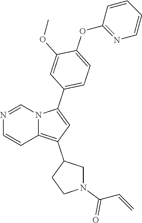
N1=CN2C(=C(C3CCN(C(C=C)=O)C3)C=C2C2=CC=C(OC3=NC=CC=C3)C(OC)=C2)C=C1
